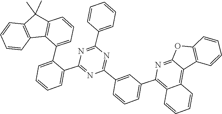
C12=C(C(C3=CC=CC=C3C3=NC(C4=CC(C5=C6C(=C7C8=C(C=CC=C8)OC7=N5)C=CC=C6)=CC=C4)=NC(C4=CC=CC=C4)=N3)=CC=C1)C1=C(C2(C)C)C=CC=C1
